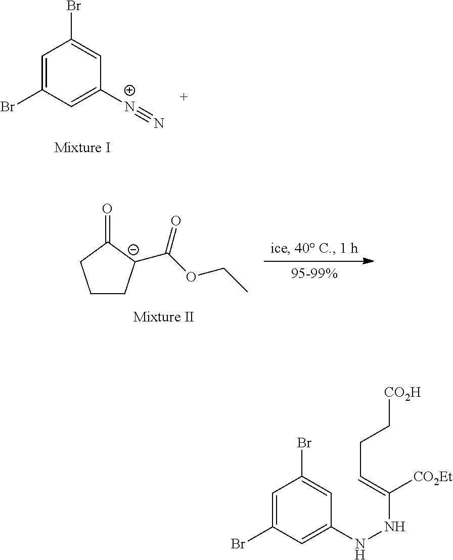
C1=C(Br)C=C([N+]#N)C=C1Br.C1C[C-](C(OCC)=O)C(=O)C1.C1=C(Br)C=C(NNC([CO2Et])=CCC[CO2H])C=C1Br
